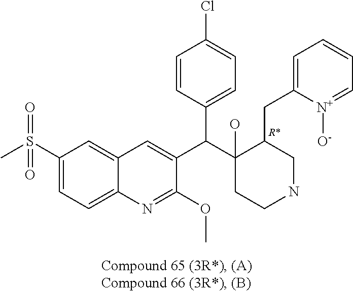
C1(S(C)(=O)=O)=CC=C2C(=C1)C=C(C(C1(O)CCNCC1CC1=CC=CC=[N+]1[O-])C1=CC=C(Cl)C=C1)C(OC)=N2
